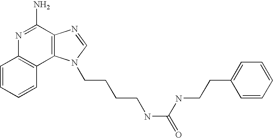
C1=CC=CC2=C1N=C(N)C1=C2N(CCCCNC(NCCC2=CC=CC=C2)=O)C=N1
